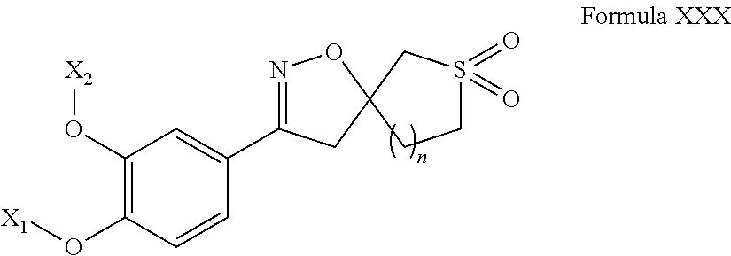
C1(O[X2])=C(O[X1])C=CC(C2=NOC3(C2)CCS(=O)(=O)C3)=C1
